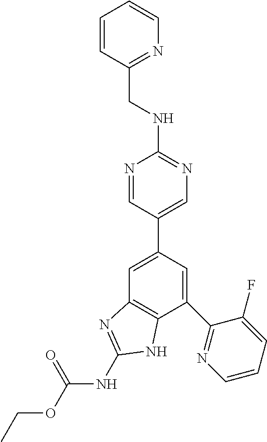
C1=C(C2=CN=C(NCC3=NC=CC=C3)N=C2)C=C(C2=NC=CC=C2F)C2=C1N=C(NC(=O)OCC)N2
